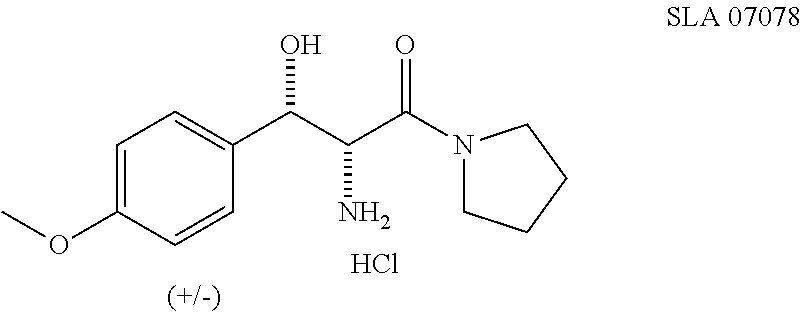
C1=C(OC)C=CC(C(C(C(N2CCCC2)=O)N)O)=C1.Cl
